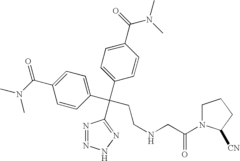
N1=NNN=C1C(CCNCC(=O)N1CCCC1[CN])(C1=CC=C(C(=O)N(C)C)C=C1)C1=CC=C(C(N(C)C)=O)C=C1
